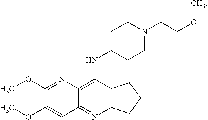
C12=C(N=C3C(=C1NC1CCN(CCOC)CC1)N=C(OC)C(OC)=C3)CCC2
